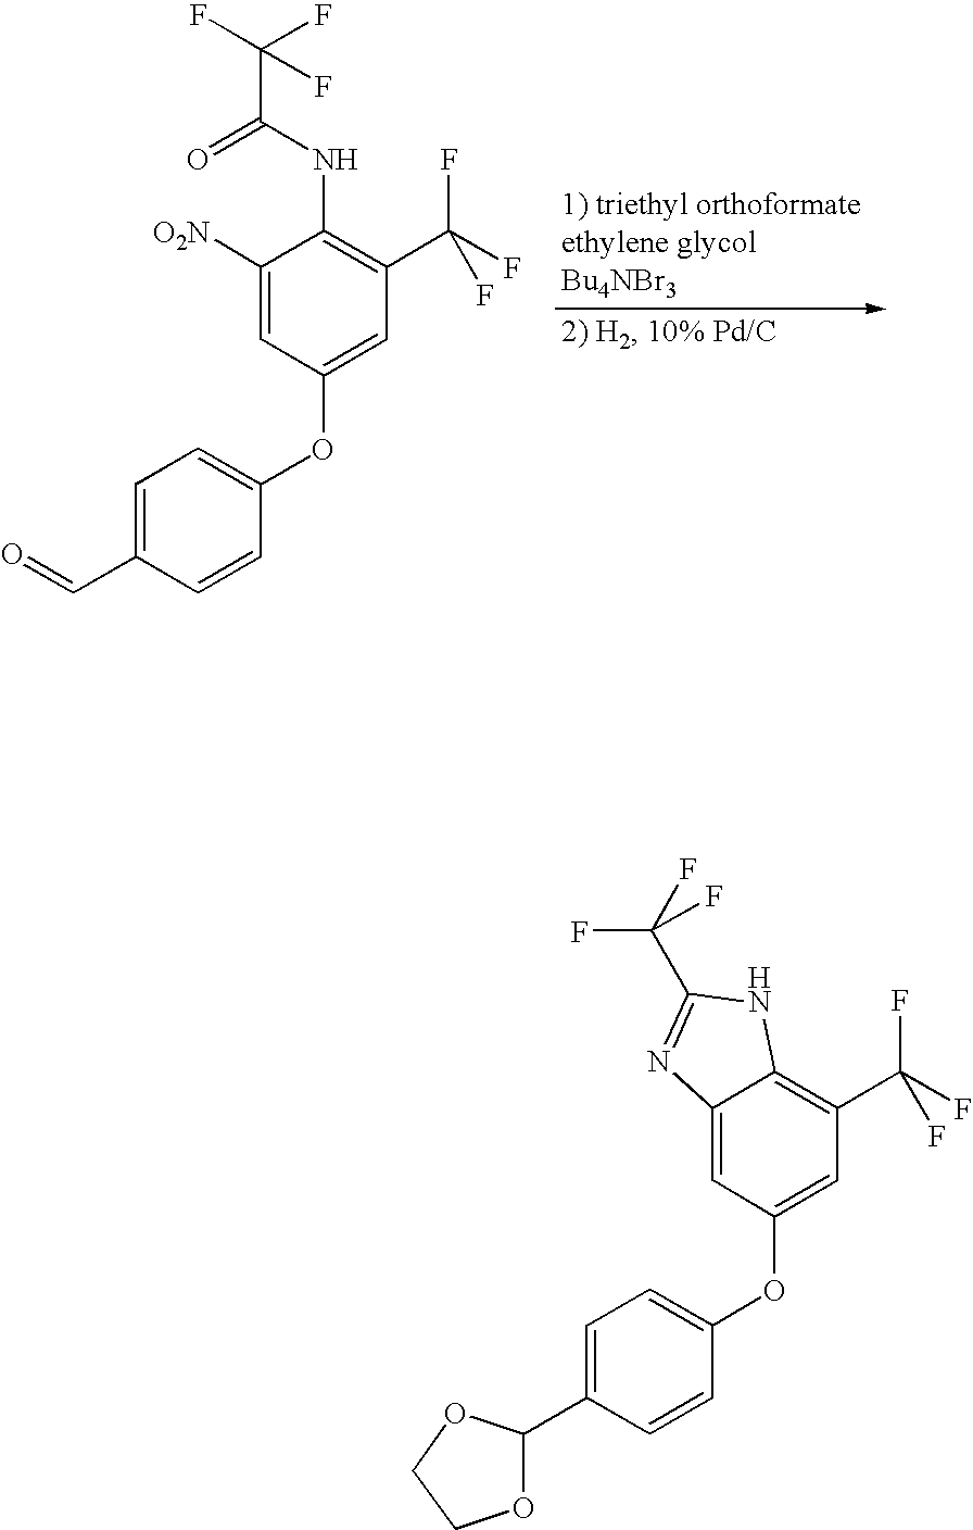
C1=C(C=O)C=CC(OC2=CC(C(F)(F)F)=C(NC(C(F)(F)F)=O)C([O2N])=C2)=C1.C1=C(C2OCCO2)C=CC(OC2=CC(C(F)(F)F)=C3C(=C2)N=C(C(F)(F)F)N3)=C1
